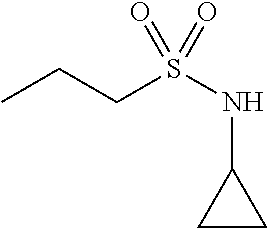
CCCS(NC1CC1)(=O)=O
